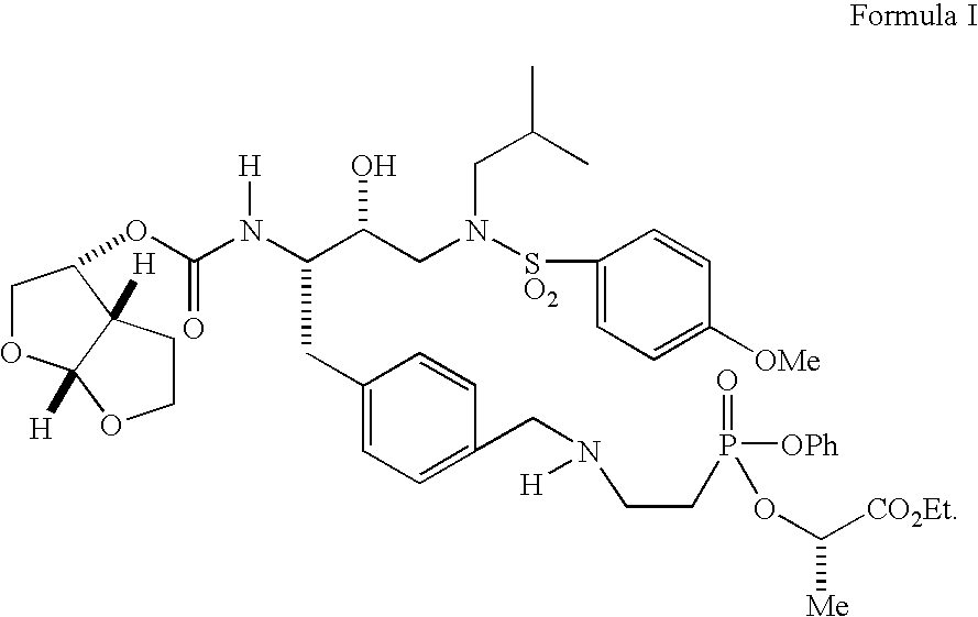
C1OC2([H])C([H])(CCO2)C1OC(N(C(C(CN(CC(C)C)[SO2]C1=CC=C([OMe])C=C1)O)CC1=CC=C(CN([H])CCP(=O)([OPh])OC([CO2Et])[Me])C=C1)[H])=O
